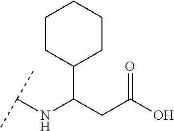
C1(C(CC(O)=O)NC(C)C)CCCCC1
